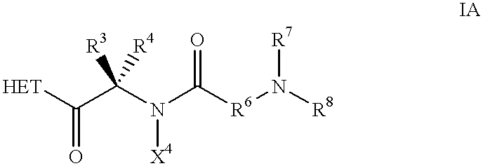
[HET]C(C(N(C([R6]N([R8])[R7])=O)[X4])([R4])[R3])=O
